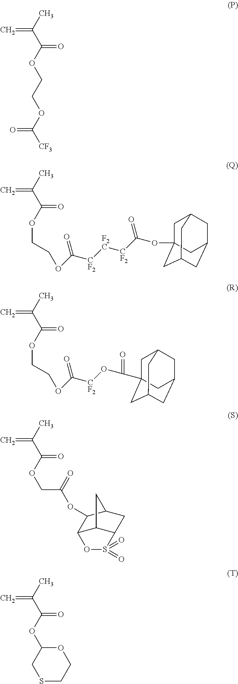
O(C(C(=C)C)=O)CCOC([CF3])=O.O(C(C(=C)C)=O)CCOC([CF2][F2C][CF2]C(OC12CC3CC(CC(C1)C3)C2)=O)=O.O(C(C(=C)C)=O)CCOC([CF2]OC(=O)C12CC3CC(CC(C1)C3)C2)=O.O(C(C(=C)C)=O)CC(OC1C2C3C(CC1C3)S(=O)(=O)O2)=O.O(C(C(=C)C)=O)C1OCCSC1
